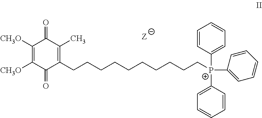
[P+](C1=CC=CC=C1)(C1=CC=CC=C1)(C1=CC=CC=C1)CCCCCCCCCCC1=C(C)C(=O)C([CH3O])=C([CH3O])C1=O
